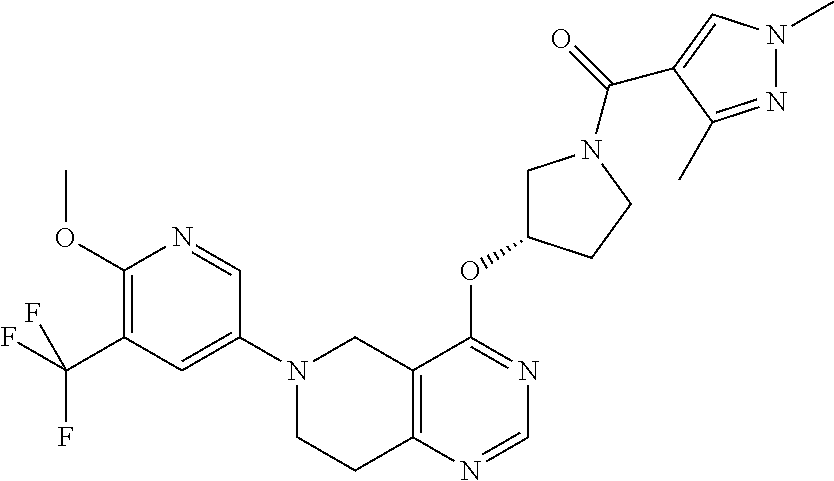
C1(N2CCC3=C(C2)C(OC2CN(C(=O)C4=CN(C)N=C4C)CC2)=NC=N3)=CC(C(F)(F)F)=C(OC)N=C1
